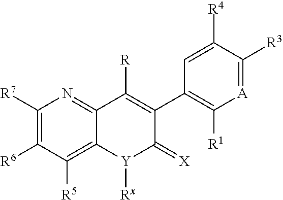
C1([R7])=C([R6])C([R5])=C2C(=N1)C([R])=C(C1=C([R1])[A]=C([R3])C([R4])=C1)C(=[X])[Y]2[Rx]
